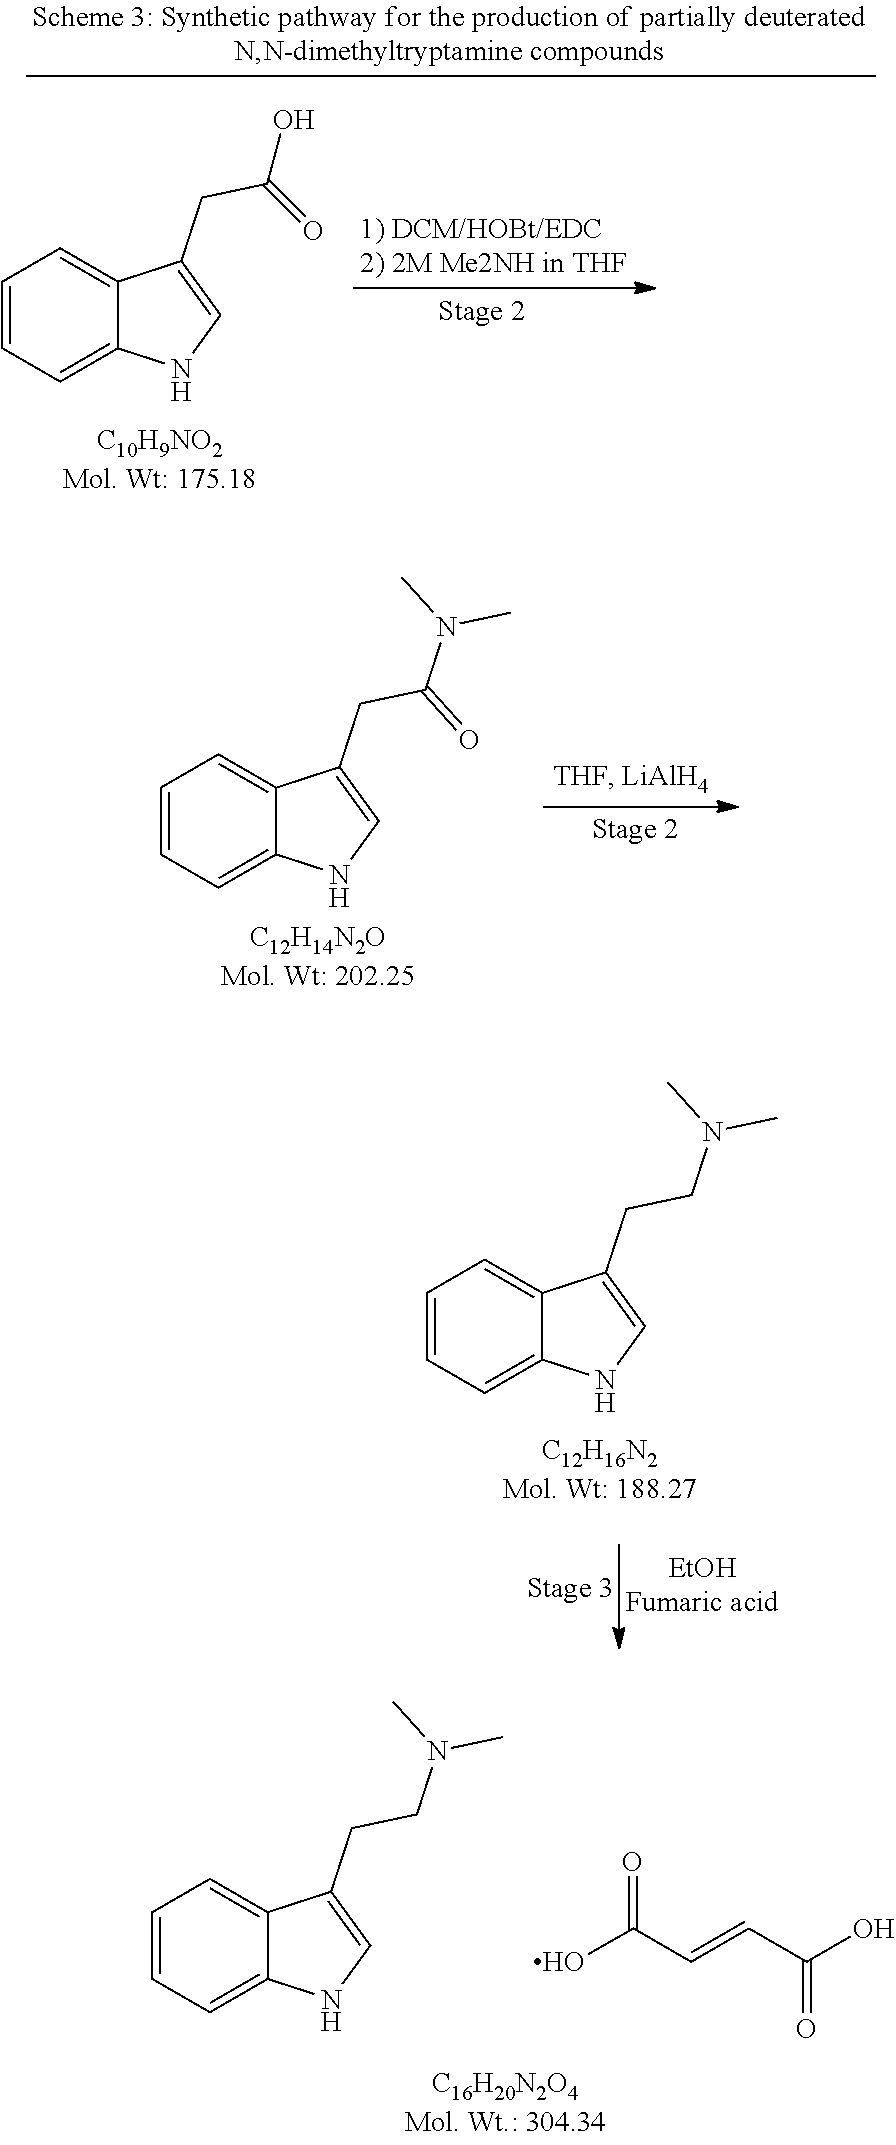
CN(CCC1=CNC2=CC=CC=C21)C.C(C=CC(O)=O)(=O)O.N(C)(C)CCC1=CNC2=CC=CC=C12.N(C)(C(CC1=CNC2=CC=CC=C12)=O)C.C1=CC=C2C(CC(O)=O)=CNC2=C1
